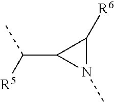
C(C1N(C)C1[R6])([R5])C
